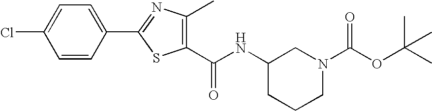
C1=C(C2=NC(C)=C(C(=O)NC3CCCN(C(OC(C)(C)C)=O)C3)S2)C=CC(Cl)=C1
